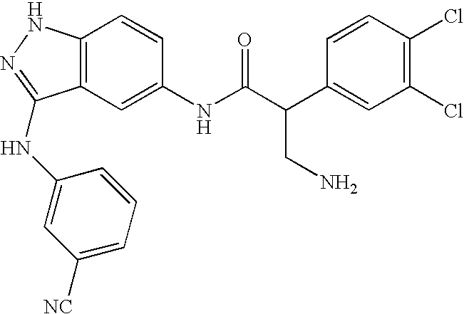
C12=C(C=C(NC(C(C3=CC(Cl)=C(Cl)C=C3)CN)=O)C=C1)C(NC1=CC([NC])=CC=C1)=NN2
